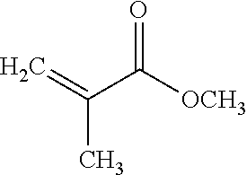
O=C([OCH3])C(=C)C
